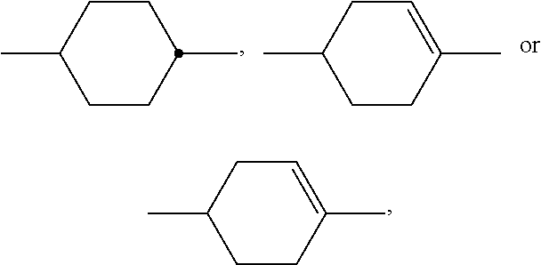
C1CC(C)CCC1C.C1CC(C)=CCC1C.C1CC(C)=CCC1C
